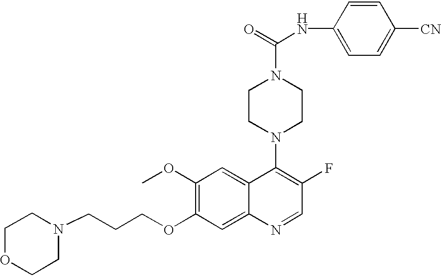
C1(OC)=C(OCCCN2CCOCC2)C=C2C(=C1)C(N1CCN(C(=O)NC3=CC=C([CN])C=C3)CC1)=C(F)C=N2
